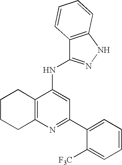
N1=C(C2=CC=CC=C2[F3C])C=C(NC2=NNC3=C2C=CC=C3)C2=C1CCCC2
